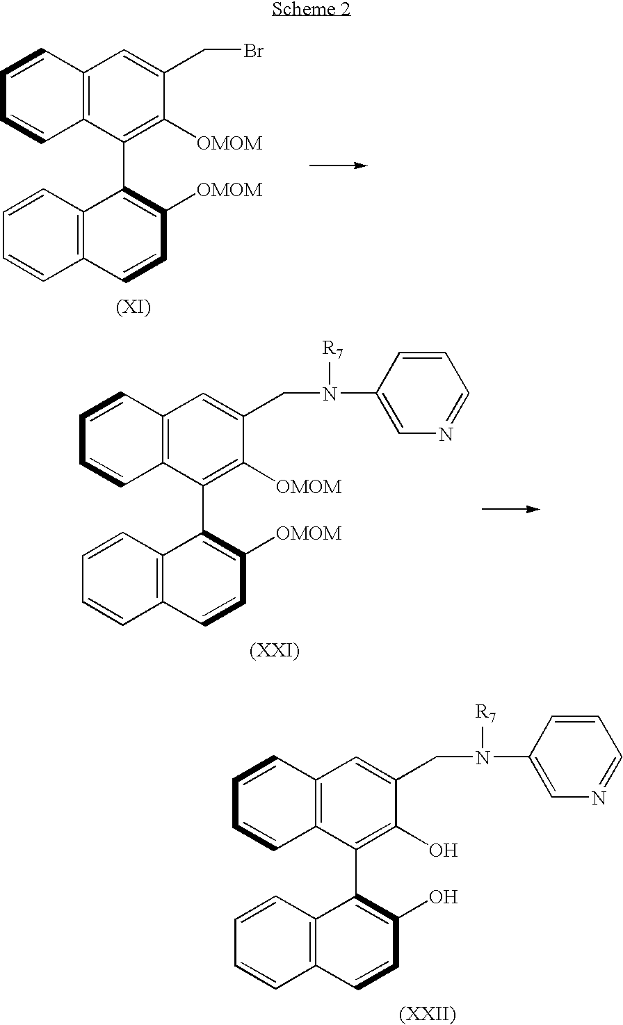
C12=C(C=CC(O)=C1C1=C(O)C(CN(C3=CN=CC=C3)[R7])=CC3=C1C=CC=C3)C=CC=C2.C12=C(C=CC([OMOM])=C1C1=C([OMOM])C(CBr)=CC3=C1C=CC=C3)C=CC=C2.C12=C(C=CC([OMOM])=C1C1=C([OMOM])C(CN(C3=CN=CC=C3)[R7])=CC3=C1C=CC=C3)C=CC=C2
